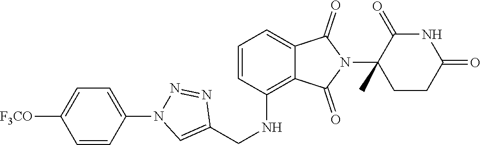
C1(NCC2=CN(C3=CC=C([F3CO])C=C3)N=N2)=C2C(=CC=C1)C(=O)N(C1(C)CCC(=O)NC1=O)C2=O
